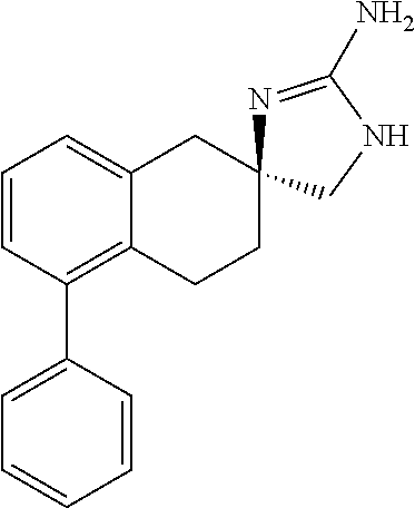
C1=CC(C2=CC=CC=C2)=C2C(=C1)CC1(CC2)N=C(N)NC1
